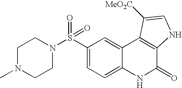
C1N(C)CCN(S(C2=CC=C3C(=C2)C2=C(C(=O)N3)NC=C2[MeO2C])(=O)=O)C1
